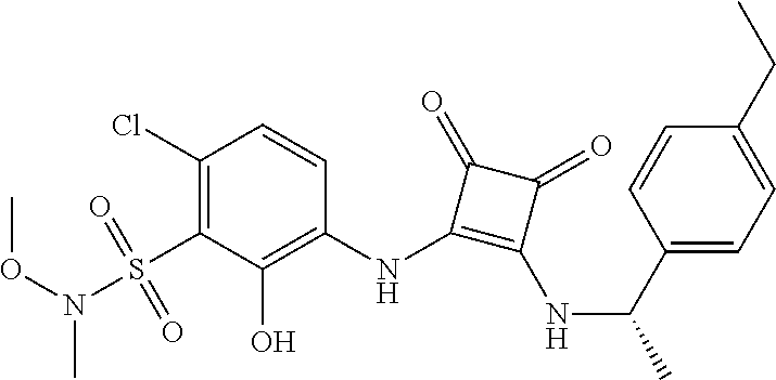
C1(Cl)=C(S(N(OC)C)(=O)=O)C(O)=C(NC2=C(NC(C)C3=CC=C(CC)C=C3)C(=O)C2=O)C=C1
